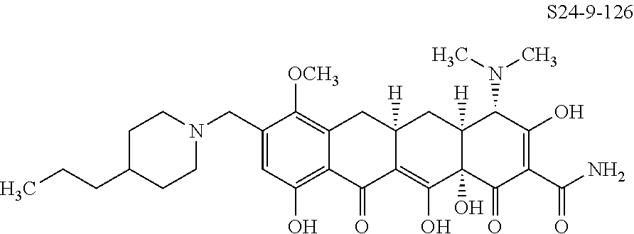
C1(CN2CCC(CCC)CC2)=CC(O)=C2C(=C1[OCH3])CC1([H])C(=C(O)C3(O)C([H])(C1)C(N(C)C)C(O)=C(C(N)=O)C3=O)C2=O
